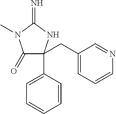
C1(=O)C(C2=CC=CC=C2)(CC2=CC=CN=C2)NC(=N)N1C
